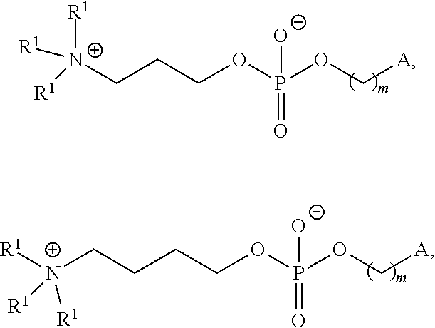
[R1][N+]([R1])([R1])CCCOP(OC[A])(=O)[O-].C(CCOP(OC[A])(=O)[O-])C[N+]([R1])([R1])[R1]
